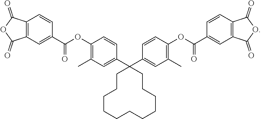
C1(C2(C3=CC(C)=C(OC(C4=CC5=C(C(=O)OC5=O)C=C4)=O)C=C3)CCCCCCCCCCC2)=CC(C)=C(OC(C2=CC3=C(C(=O)OC3=O)C=C2)=O)C=C1
